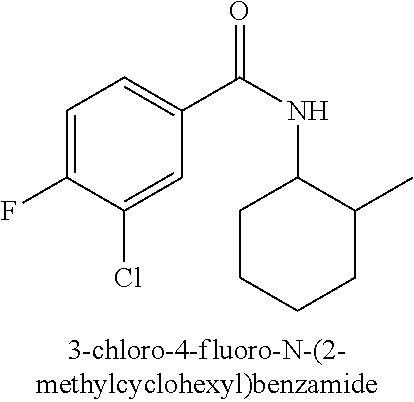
C1=C(F)C(Cl)=CC(C(=O)NC2CCCCC2C)=C1
